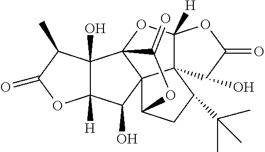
C123C([H])(OC45C1(C(CC2C(C)(C)C)OC4=O)C(O)C1([H])C5(O)C(C)C(=O)O1)OC(=O)C3O
